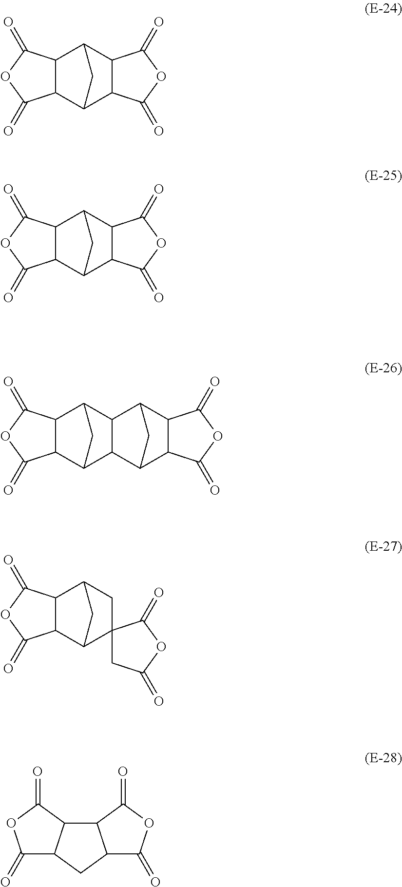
C12C3C4C(C(C1C(=O)OC2=O)C3)C(=O)OC4=O.C12C3C4C(C(C1C(=O)OC2=O)C3)C(=O)OC4=O.C12C3CC(C1C(=O)OC2=O)C1C3C2C3C(C1C2)C(=O)OC3=O.C12C3CC(C1C(=O)OC2=O)CC31CC(=O)OC1=O.C12C3C(CC1C(=O)OC2=O)C(=O)OC3=O
